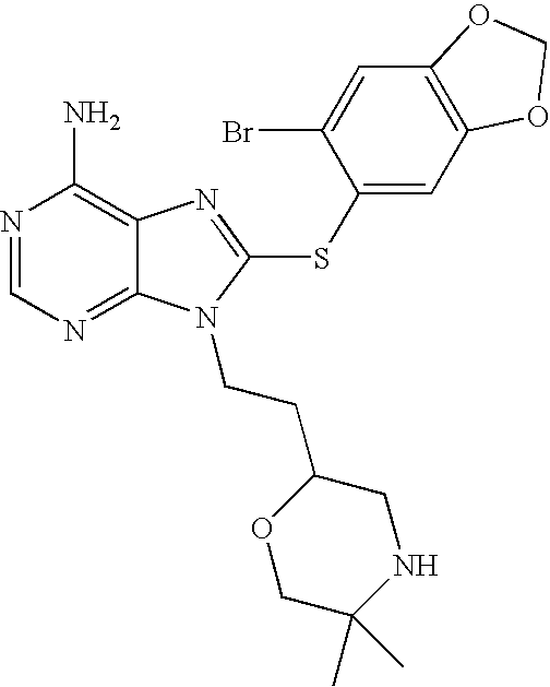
N1=CN=C2C(=C1N)N=C(SC1=CC3=C(C=C1Br)OCO3)N2CCC1OCC(C)(C)NC1
